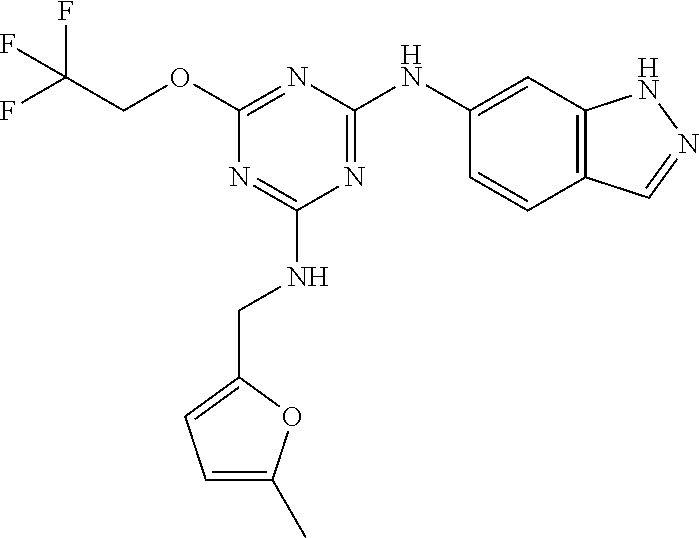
N1=C(NC2=CC3=C(C=C2)C=NN3)N=C(OCC(F)(F)F)N=C1NCC1=CC=C(C)O1
